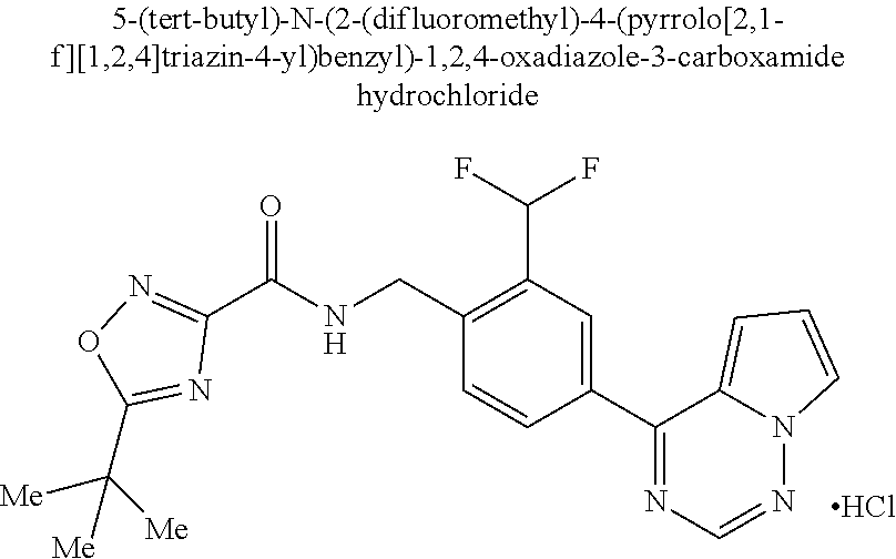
C1(C(NCC2=C(C(F)F)C=C(C3=NC=NN4C3=CC=C4)C=C2)=O)=NOC(C([Me])([Me])[Me])=N1.Cl
